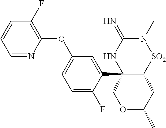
C1=NC(OC2=CC=C(F)C(C34C([SO2]N(C)C(=N)N3)CC(C)OC4)=C2)=C(F)C=C1
